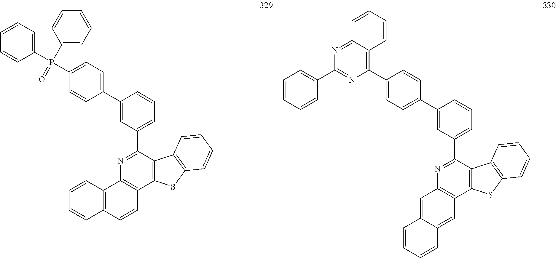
C1(C2=CC=C(P(C3=CC=CC=C3)(=O)C3=CC=CC=C3)C=C2)=CC(C2=NC3=C(C4=C2C2=C(S4)C=CC=C2)C=CC2=C3C=CC=C2)=CC=C1.C1(C2=CC=C(C3=C4C(=NC(C5=CC=CC=C5)=N3)C=CC=C4)C=C2)=CC(C2=NC3=C(C4=C2C2=C(S4)C=CC=C2)C=C2C(=C3)C=CC=C2)=CC=C1
